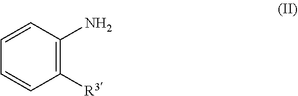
C1([R3])=C(N)C=CC=C1
